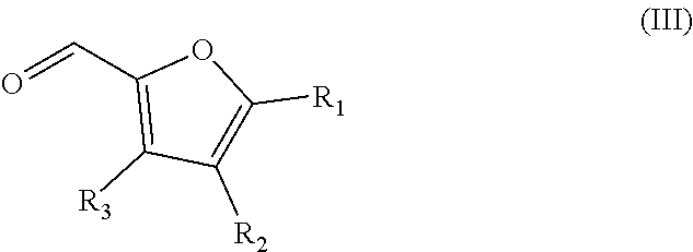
O=CC1=C([R3])C([R2])=C([R1])O1
